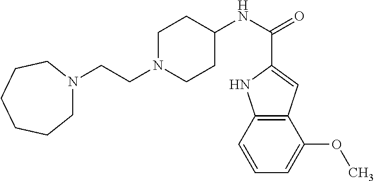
C12=C(C=CC=C1OC)NC(C(NC1CCN(CCN3CCCCCC3)CC1)=O)=C2
